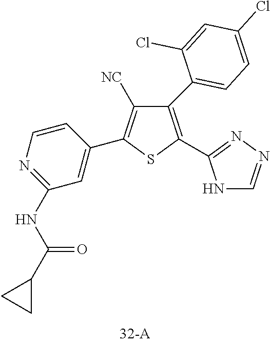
C1(C2=CC=C(Cl)C=C2Cl)=C(C2=NN=CN2)SC(C2=CC(NC(C3CC3)=O)=NC=C2)=C1[NC]
